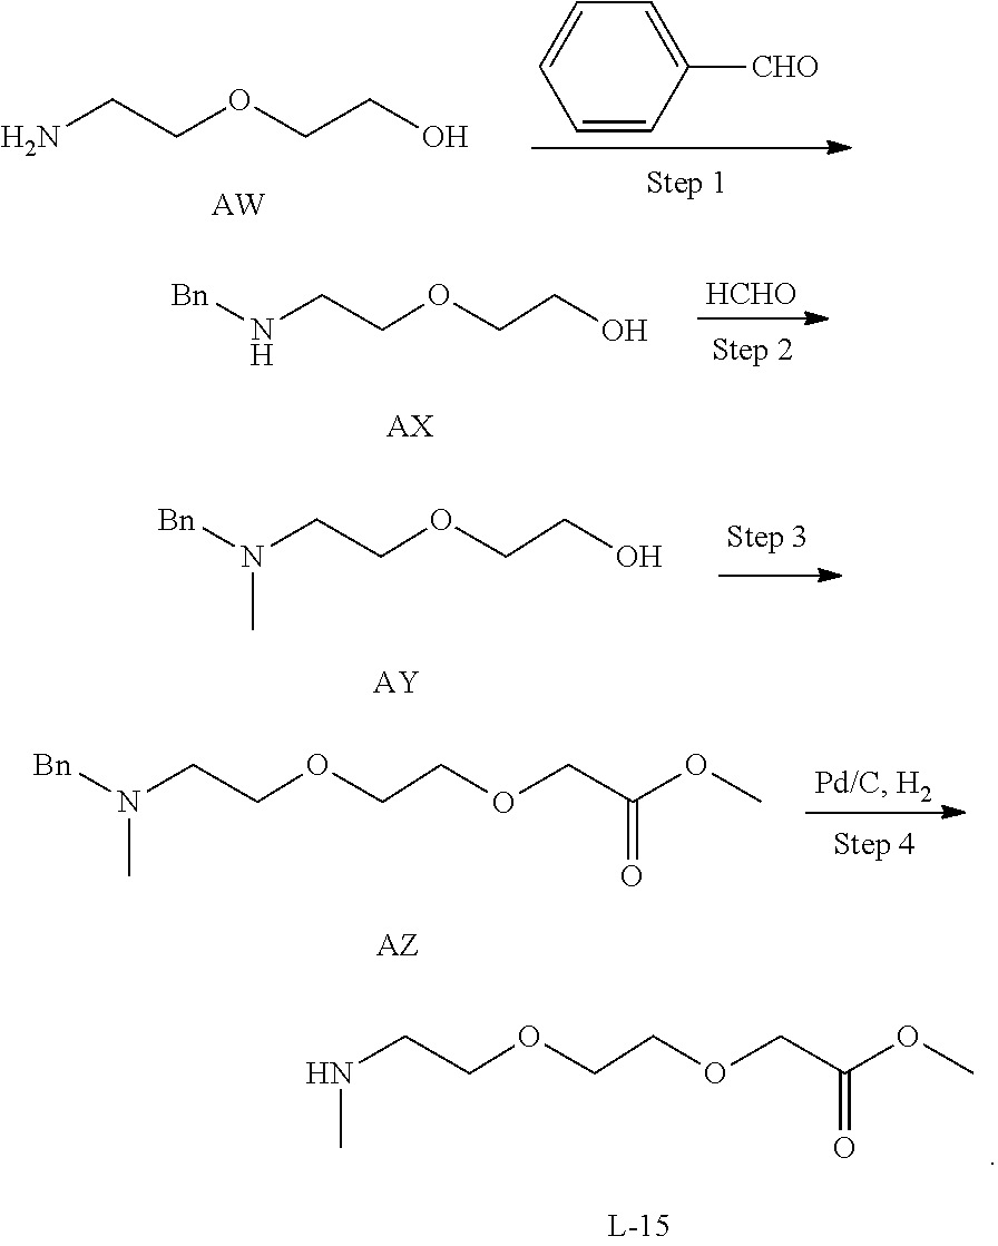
[AW].NCCOCCO.C1=CC([CHO])=CC=C1.N(CCOCCO)[Bn].[AX].[HCHO].N(CCOCCO)([Bn])C.[AY].N(CCOCCOCC(OC)=O)C.N(CCOCCOCC(OC)=O)([Bn])C.[AZ]
